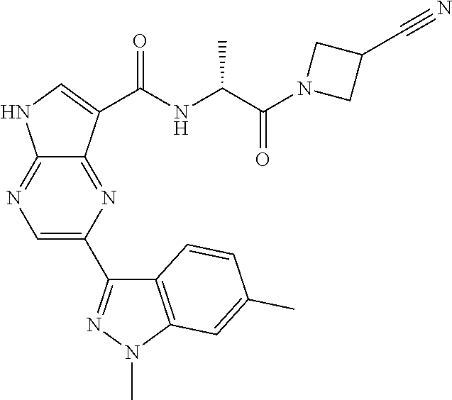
C1=C(C2=NN(C)C3=C2C=CC(C)=C3)N=C2C(=N1)NC=C2C(NC(C(N1CC(C#N)C1)=O)C)=O
